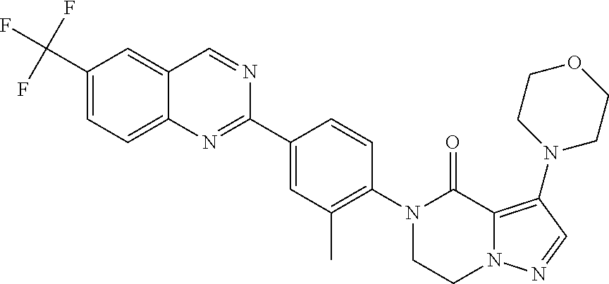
C1(C(F)(F)F)=CC=C2C(=C1)C=NC(C1=CC(C)=C(N3CCN4C(=C(N5CCOCC5)C=N4)C3=O)C=C1)=N2
